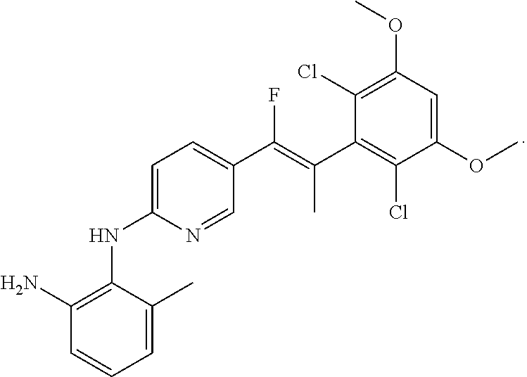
C1(N)=C(NC2=CC=C(C(=C(C3=C(Cl)C(OC)=CC(OC)=C3Cl)C)F)C=N2)C(C)=CC=C1
